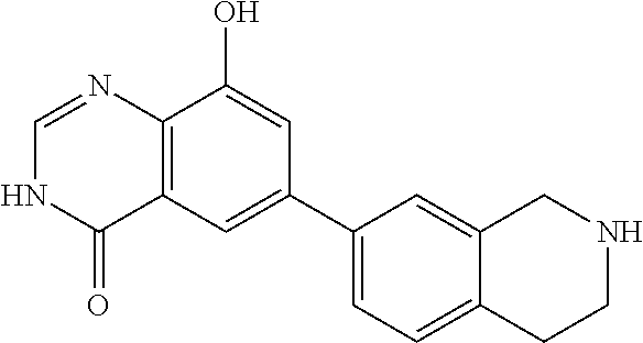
C12=C(C=C(C3=CC=C4C(=C3)CNCC4)C=C1O)C(=O)NC=N2
